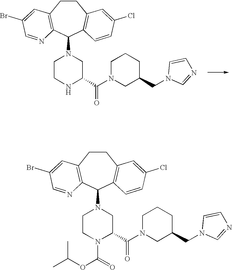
C1CNC(C(N2CC(CN3C=NC=C3)CCC2)=O)CN1C1C2=C(CCC3=C1N=CC(Br)=C3)C=C(Cl)C=C2.C1CN(C(=O)OC(C)C)C(C(N2CC(CN3C=NC=C3)CCC2)=O)CN1C1C2=C(CCC3=C1N=CC(Br)=C3)C=C(Cl)C=C2
